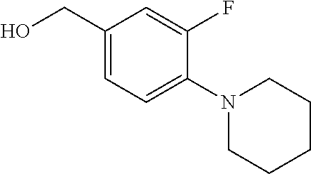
C1(CO)=CC=C(N2CCCCC2)C(F)=C1
